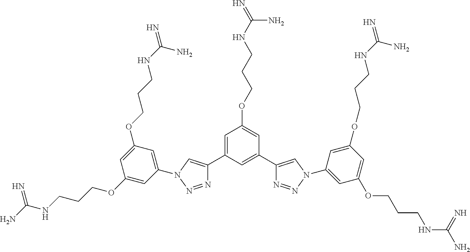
N1=NN(C2=CC(OCCCNC(N)=N)=CC(OCCCNC(N)=N)=C2)C=C1C1=CC(OCCCNC(N)=N)=CC(C2=CN(C3=CC(OCCCNC(=N)N)=CC(OCCCNC(=N)N)=C3)N=N2)=C1
